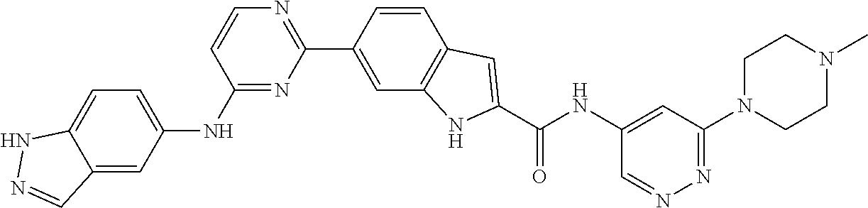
C1=CC(NC2=CC=C3C(=C2)C=NN3)=NC(C2=CC3=C(C=C2)C=C(C(NC2=CC(N4CCN(C)CC4)=NN=C2)=O)N3)=N1
